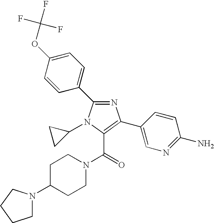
C1C(N2CCCC2)CCN(C(=O)C2=C(C3=CN=C(N)C=C3)N=C(C3=CC=C(OC(F)(F)F)C=C3)N2C2CC2)C1
